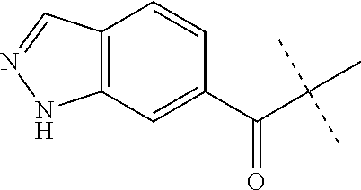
C(C(C)(C)C)(C1=CC2=C(C=C1)C=NN2)=O
